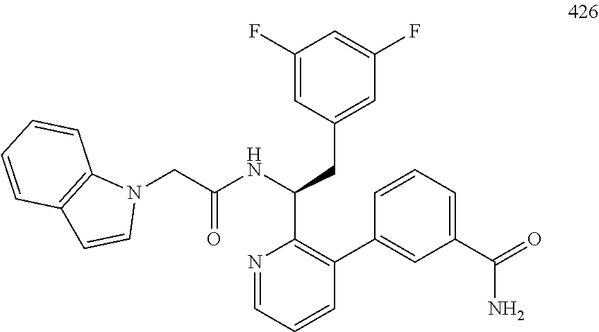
N1=CC=CC(C2=CC(C(=O)N)=CC=C2)=C1C(NC(CN1C2=C(C=C1)C=CC=C2)=O)CC1=CC(F)=CC(F)=C1
